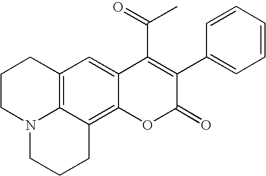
C12=C3C(=C4C(=C1)C(C(=O)C)=C(C1=CC=CC=C1)C(=O)O4)CCCN3CCC2
